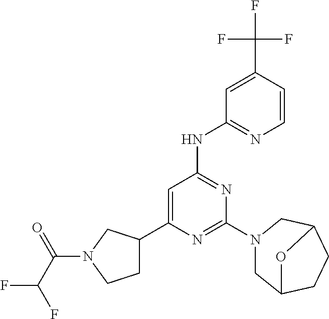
C1(C2CCN(C(C(F)F)=O)C2)=CC(NC2=NC=CC(C(F)(F)F)=C2)=NC(N2CC3CCC(C2)O3)=N1
